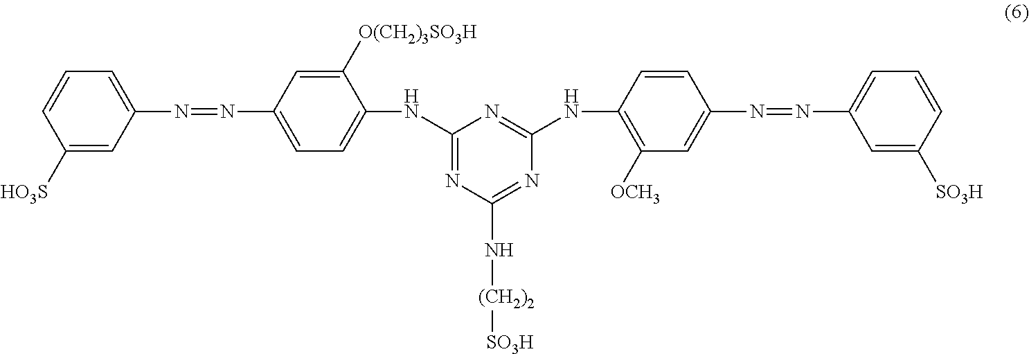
C1([HO3S])=CC(N=NC2=CC=C(NC3=NC(N[(CH2)2][SO3H])=NC(NC4=C([OCH3])C=C(N=NC5=CC=CC([SO3H])=C5)C=C4)=N3)C([O(CH2)3SO3H])=C2)=CC=C1
